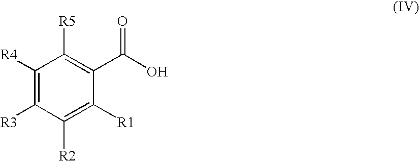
C1([R4])=C([R3])C([R2])=C([R1])C(C(O)=O)=C1[R5]
